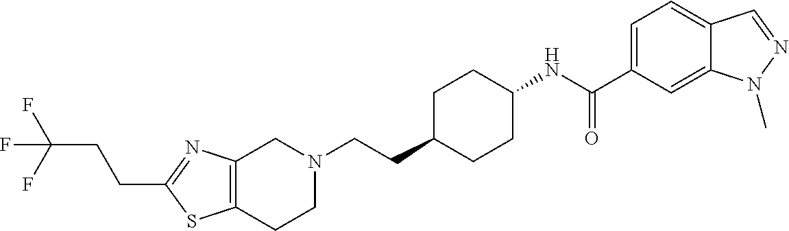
C12=C(CCN(CCC3CCC(NC(C4=CC=C5C(=C4)N(C)N=C5)=O)CC3)C1)SC(CCC(F)(F)F)=N2
